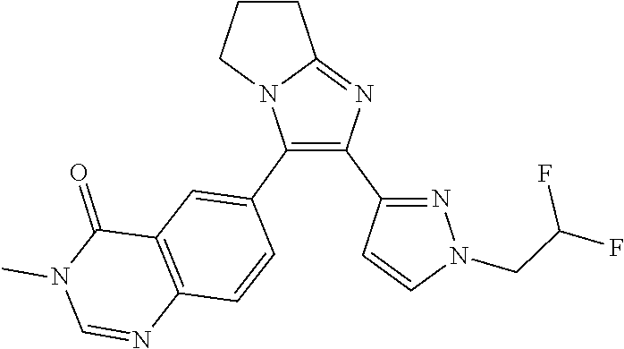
C12=NC(C3=NN(CC(F)F)C=C3)=C(C3=CC4=C(C=C3)N=CN(C)C4=O)N1CCC2
